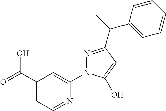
C(C1=CC=NC(N2N=C(C(C3=CC=CC=C3)C)C=C2O)=C1)(=O)O
